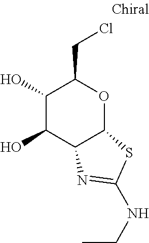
C1(O)C(O)C2C(OC1CCl)SC(NCC)=N2
